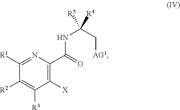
C1([R1])=NC(C(=O)NC(C[AG1])([R5])[R4])=C([X])C([R3])=C1[R2]
